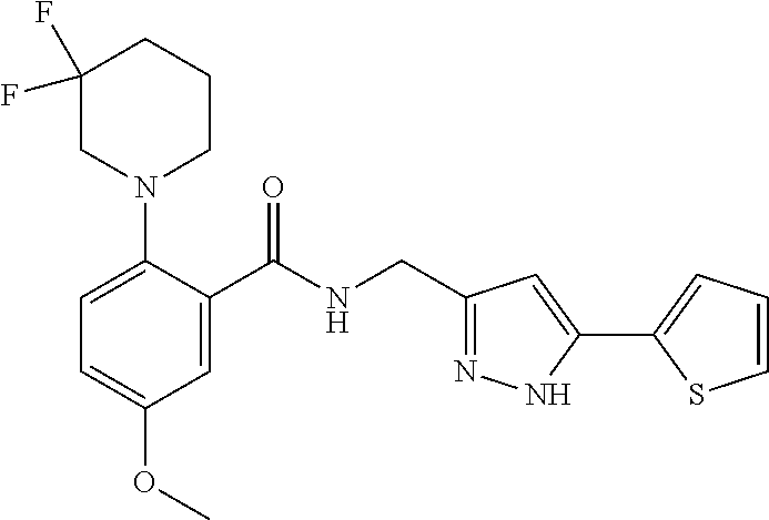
C1=C(N2CC(F)(F)CCC2)C(C(NCC2=NNC(C3=CC=CS3)=C2)=O)=CC(OC)=C1
